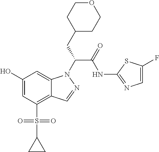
C12=C(S(C3CC3)(=O)=O)C=C(O)C=C1N(C(CC1CCOCC1)C(NC1=NC=C(F)S1)=O)N=C2
